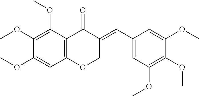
C12=C(C(OC)=C(OC)C(OC)=C1)C(=O)C(=CC1=CC(OC)=C(OC)C(OC)=C1)CO2
